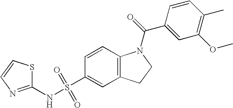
C1=CC2=C(C=C1S(NC1=NC=CS1)(=O)=O)CCN2C(=O)C1=CC(OC)=C(C)C=C1
